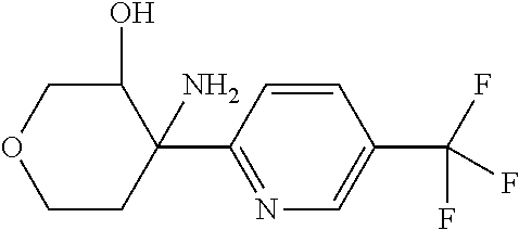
C1(O)COCCC1(C1=NC=C(C(F)(F)F)C=C1)N
